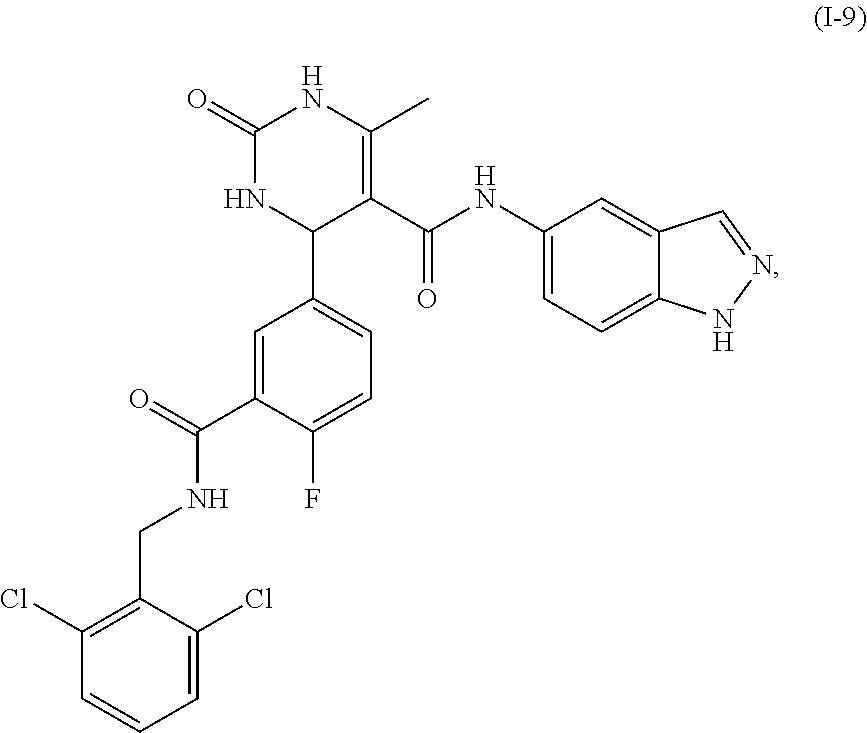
C1=C(Cl)C(CNC(C2=CC(C3C(C(=O)NC4=CC=C5C(=C4)C=NN5)=C(C)NC(=O)N3)=CC=C2F)=O)=C(Cl)C=C1
